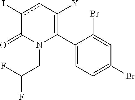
C1(C2=C([Y])cc(I)C(=O)N2CC(F)F)=CC=C(Br)C=C1Br
